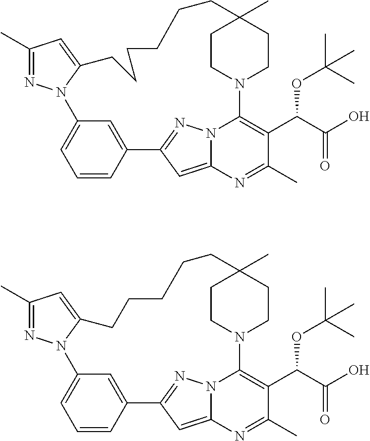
C1(C)=NN2C(=C1)CCCCCCC1(C)CCN(C3=C(C(C(O)=O)OC(C)(C)C)C(C)=NC4=CC(=NN43)C3=CC2=CC=C3)CC1.C1(C)=NN2C(=C1)CCCCCC1(C)CCN(C3=C(C(C(O)=O)OC(C)(C)C)C(C)=NC4=CC(=NN43)C3=CC2=CC=C3)CC1
